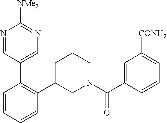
C1=CC=CC(C2CN(C(C3=CC([CONH2])=CC=C3)=O)CCC2)=C1C1=CN=C([NMe2])N=C1
